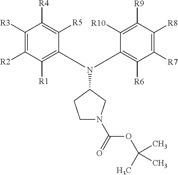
C1([R3])=C([R2])C([R1])=C(N(C2CCN(C(=O)OC(C)(C)C)C2)C2=C([R6])C([R7])=C([R8])C([R9])=C2[R10])C([R5])=C1[R4]
